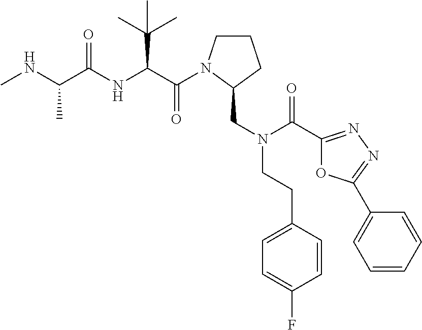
C(=O)(C(C(C)(C)C)NC(=O)C(C)NC)N1CCCC1CN(CCC1=CC=C(F)C=C1)C(=O)C1=NN=C(C2=CC=CC=C2)O1
